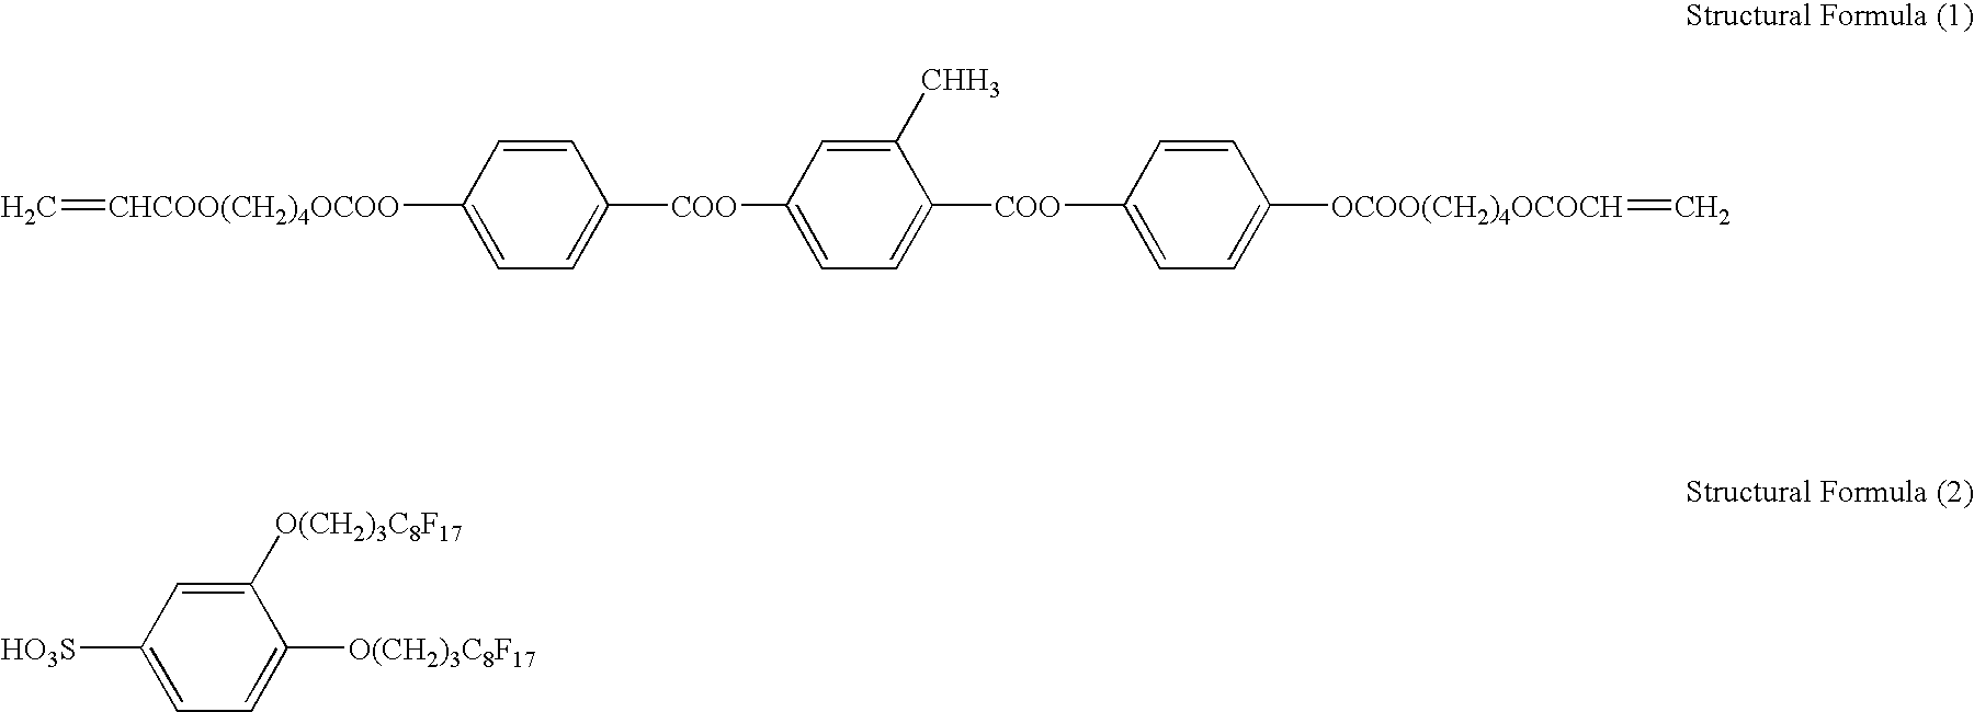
C1=CC([CHCOO(CH2)4OCOO]=C)=CC=C1[COO]C1=CC=C([COO]C2=CC=C([OCOO(CH2)4OCOCH]=C)C=C2)C([CHH3])=C1.C1([O(CH2)3C8F17])=CC([HO3S])=CC=C1[O(CH2)3C8F17]
